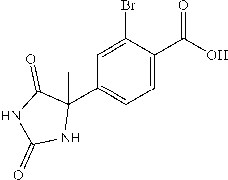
C1=C(Br)C(C(O)=O)=CC=C1C1(C)C(=O)NC(=O)N1
